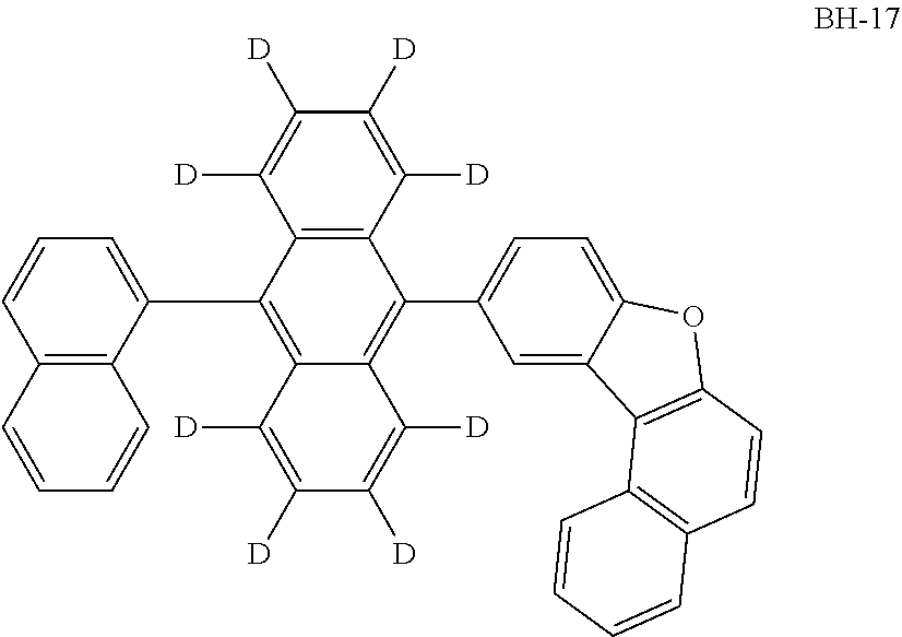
C1(C2=C3C(=C(C4=CC=C5C(=C4)C4=C(O5)C=CC5=C4C=CC=C5)C4=C2C([D])=C([D])C([D])=C4[D])C([D])=C([D])C([D])=C3[D])=CC=CC2=C1C=CC=C2
